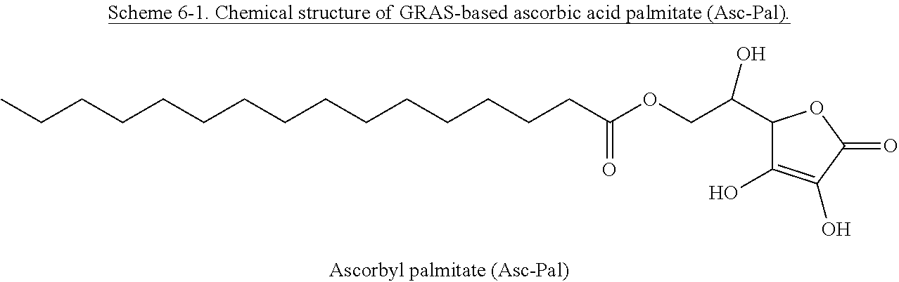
C1(C(COC(CCCCCCCCCCCCCCC)=O)O)C(O)=C(O)C(=O)O1
